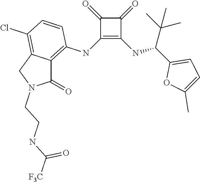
C1(NC2=C3C(=C(Cl)C=C2)CN(CCNC([F3C])=O)C3=O)=C(NC(C2=CC=C(C)O2)C(C)(C)C)C(=O)C1=O
